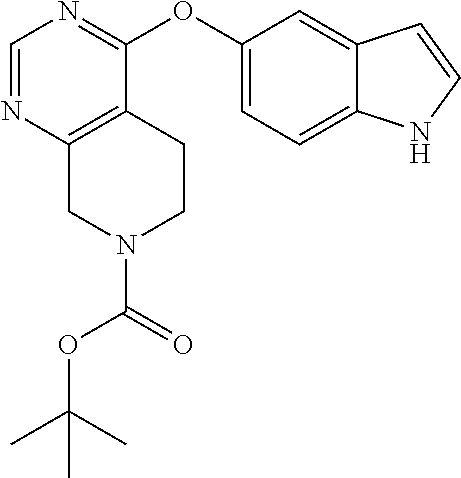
N1(C(=O)OC(C)(C)C)CCC2=C(C1)N=CN=C2OC1=CC=C2C(=C1)C=CN2
